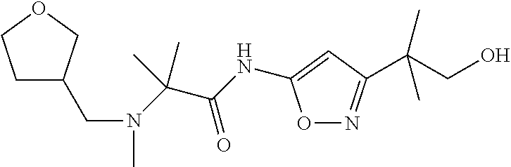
C(N(CC1CCOC1)C)(C(=O)NC1=CC(C(CO)(C)C)=NO1)(C)C
